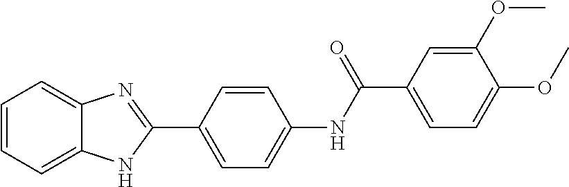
C1=CC=C2C(=C1)N=C(C1=CC=C(NC(C3=CC=C(OC)C(OC)=C3)=O)C=C1)N2
